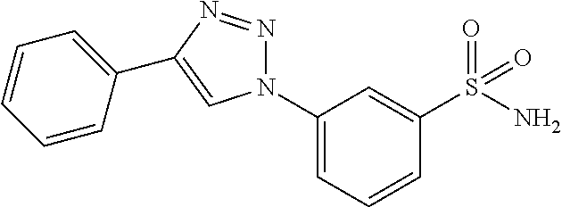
C1(N2N=NC(C3=CC=CC=C3)=C2)=CC=CC(S(N)(=O)=O)=C1
